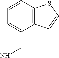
C1=CC2=C(C(CN)=C1)C=CS2
